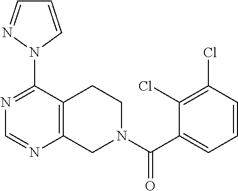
N1=C(N2N=CC=C2)C2=C(N=C1)CN(C(C1=CC=CC(Cl)=C1Cl)=O)CC2
